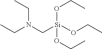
C(N(C[Si](OCC)(OCC)OCC)CC)C
